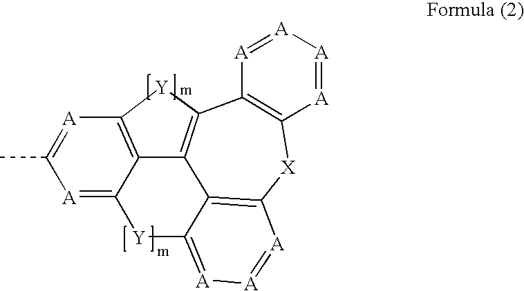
[A]1=C2C3=C([A]=C1C)[Y]C1=C3C3=C([X]C4=C1[A]=[A][A]=[A]4)[A]=[A][A]=C3[Y]2
